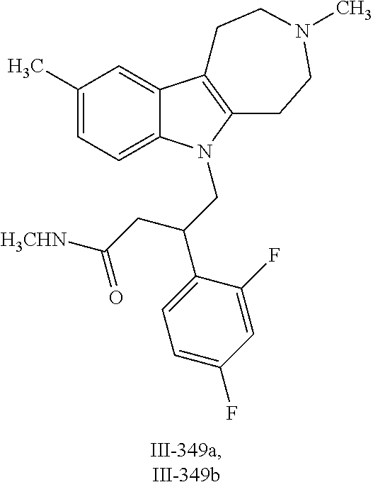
C1(C)=CC=C2C(=C1)C1=C(CCN(C)CC1)N2CC(C1=CC=C(F)C=C1F)CC([H3CHN])=O
